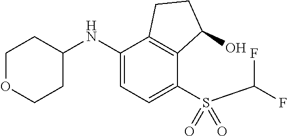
C1(NC2CCOCC2)=CC=C(S(=O)(=O)C(F)F)C2=C1CCC2O
